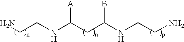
NCCNC(CC(NCCN)B)[A]
